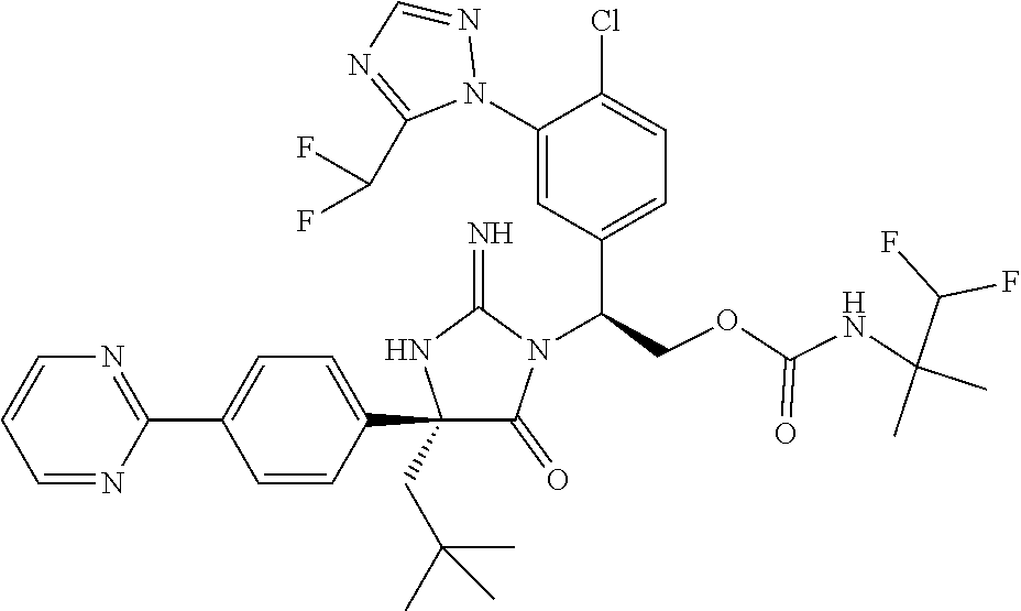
C1(C2=CC=C(C3=NC=CC=N3)C=C2)(CC(C)(C)C)C(=O)N(C(COC(NC(C(F)F)(C)C)=O)C2=CC=C(Cl)C(N3N=CN=C3C(F)F)=C2)C(=N)N1
